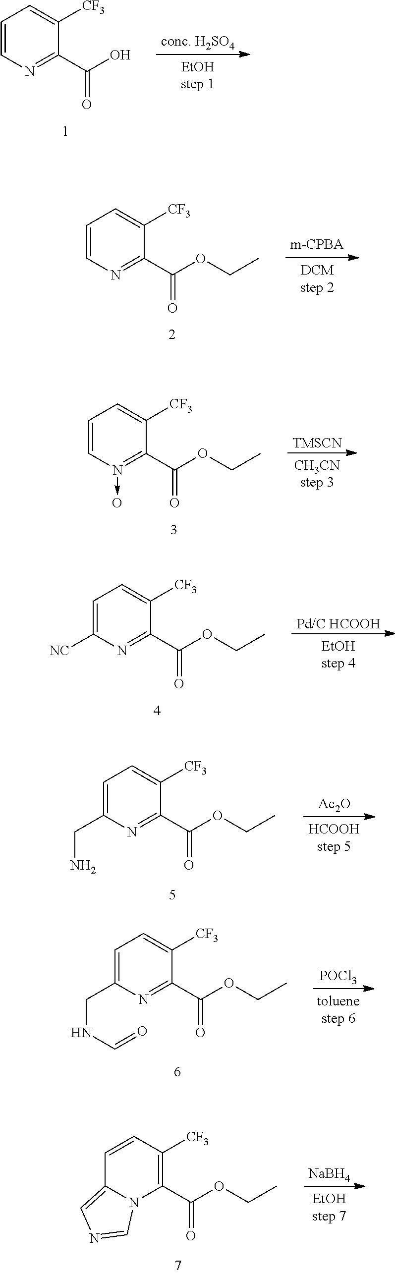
C1=CN=C(C(O)=O)C([CF3])=C1.C1=CN=C(C(OCC)=O)C([CF3])=C1.C1=CN(->O)=C(C(OCC)=O)C([CF3])=C1.[TMSCN].C1=C([NC])N=C(C(OCC)=O)C([CF3])=C1.[Pd/C HCOOH].C1=C(CN)N=C(C(OCC)=O)C([CF3])=C1.[Ac2O].C1=C(CNC=O)N=C(C(OCC)=O)C([CF3])=C1.[POCl3].C1=CC([CF3])=C(C(OCC)=O)N2C1=CN=C2.[NaBH4]
